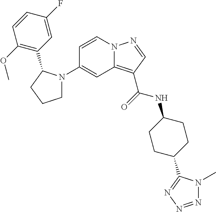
C1(N2CCCC2C2=C(OC)C=CC(F)=C2)=CC2=C(C(=O)NC3CCC(C4=NN=NN4C)CC3)C=NN2C=C1
